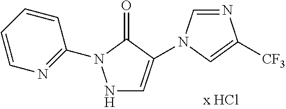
N1C=C(N2C=NC([CF3])=C2)C(=O)N1C1=NC=CC=C1
